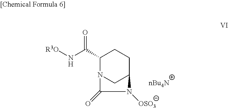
C1(C(N[R3O])=O)N2CC(CC1)N([OSO3])C2=O
